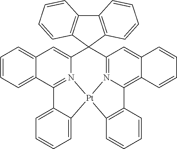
N12=C3C=C4C(=C1C1=C(C=CC=C1)[Pt]21N2=C(C5=CC=CC=C5C=C2C32C3=C(C5=C2C=CC=C5)C=CC=C3)C2=CC=CC=C21)C=CC=C4
